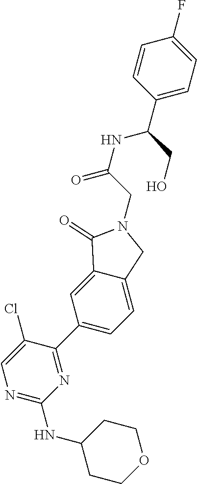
N1=C(NC2CCOCC2)N=C(C2=CC=C3C(=C2)C(=O)N(CC(=O)NC(CO)C2=CC=C(F)C=C2)C3)C(Cl)=C1
